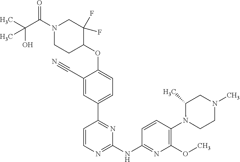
C1(C#N)=CC(C2=NC(NC3=NC(OC)=C(N4CCN(C)CC4C)C=C3)=NC=C2)=CC=C1OC1C(F)(F)CN(C(C(O)(C)C)=O)CC1
